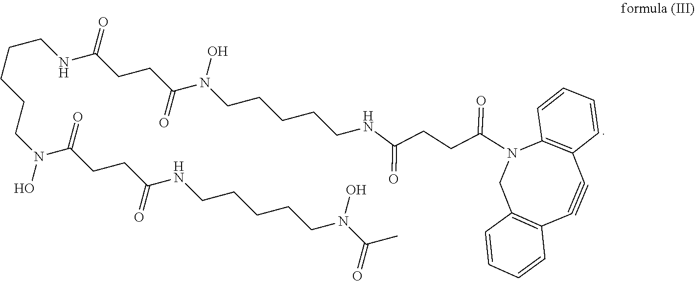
C1=CC2=C(C=C1)C#CC1=C(C=CC=C1)CN2C(CCC(NCCCCCN(C(=O)CCC(NCCCCCN(C(CCC(=O)NCCCCCN(C(=O)C)O)=O)O)=O)O)=O)=O
